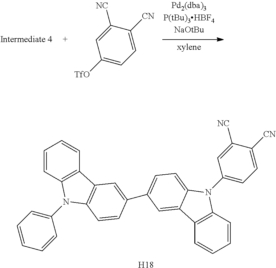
C1=C([CN])C([NC])=CC([TfO])=C1.C1=CC2=C(C=C1)C1=C(N2C2=CC=CC=C2)C=CC(C2=CC=C3N(C4=CC=C([CN])C([NC])=C4)C4=C(C=CC=C4)C3=C2)=C1.[H18]
